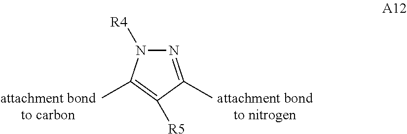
N1=C(C)C([R5])=C(C)N1[R4]
